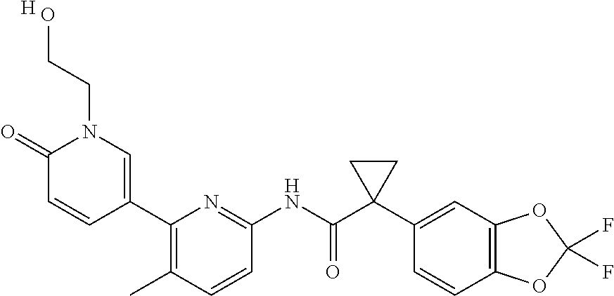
C1(=O)C=CC(C2=C(C)C=CC(NC(C3(C4=CC5=C(C=C4)OC(F)(F)O5)CC3)=O)=N2)=CN1CCO.[H]
